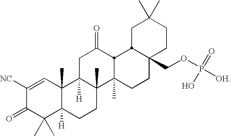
C1([NC])=CC2(C)C([H])(C(C)(C)C1=O)CCC1(C)C2([H])CC(=O)C2C1(C)CCC1(COP([OH])(=O)O)CCC(C)(C)CC12
